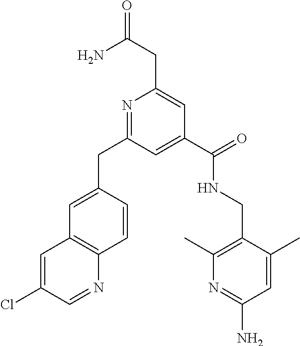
C1=C(CC2=NC(CC(=O)N)=CC(C(NCC3=C(C)N=C(N)C=C3C)=O)=C2)C=CC2=C1C=C(Cl)C=N2
